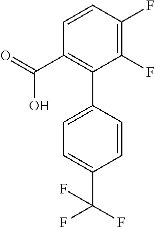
C1(F)=C(F)C=CC(C(=O)O)=C1C1=CC=C(C(F)(F)F)C=C1
